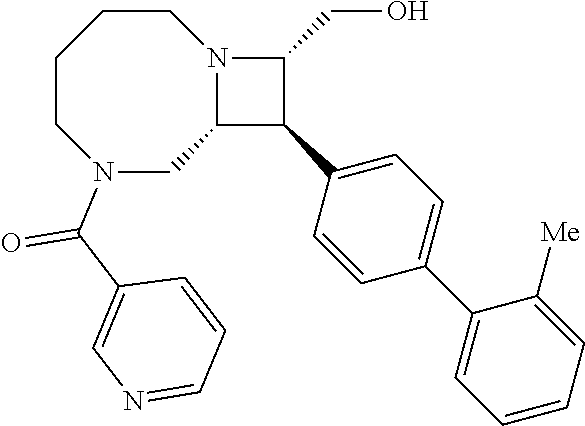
C1CCCN(C(C2=CN=CC=C2)=O)CC2N1C(CO)C2C1=CC=C(C2=CC=CC=C2[Me])C=C1
